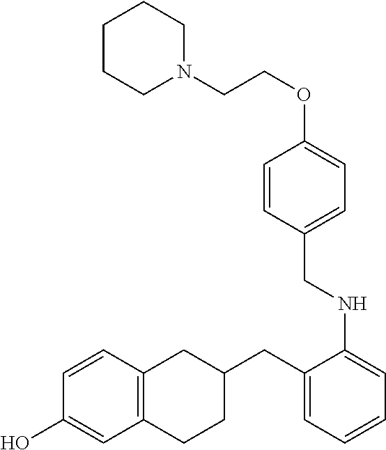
C1=CC2=C(C=C1O)CCC(CC1=CC=CC=C1NCC1=CC=C(OCCN3CCCCC3)C=C1)C2
